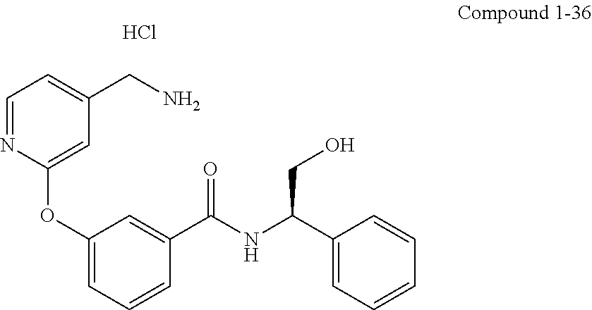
C1=NC(OC2=CC=CC(C(NC(C3=CC=CC=C3)CO)=O)=C2)=CC(CN)=C1.Cl
